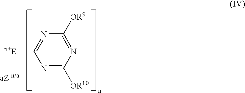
N1=C([OR10])N=C([OR9])N=C1[n+E]
